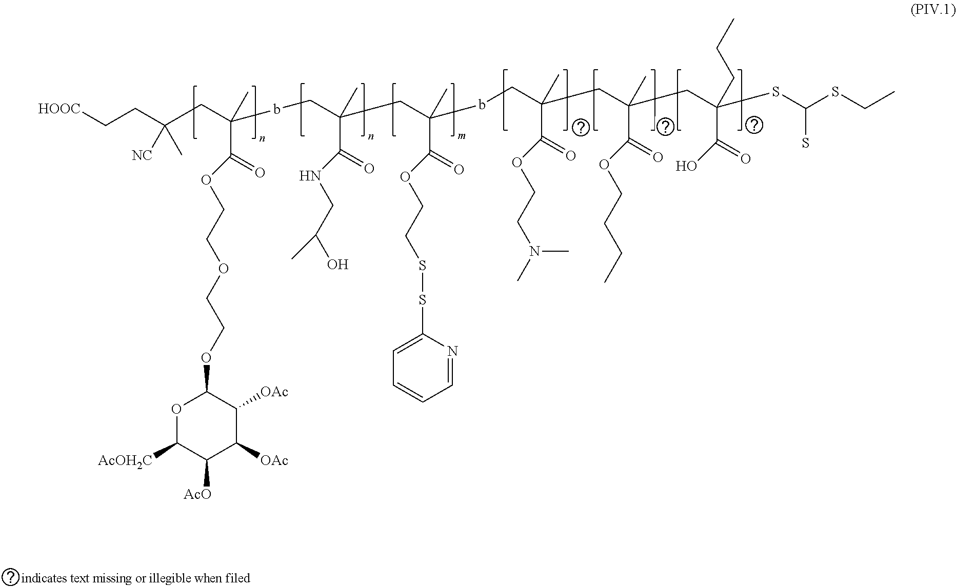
[HOOC]CCC(CC(C(=O)OCCOCCOC1OC([AcOH2C])C([AcO])C([OAc])C1[OAc])(C)bCC(C)(C(=O)NCC(O)C)CC(C)(C(=O)OCCSSC1=CC=CC=N1)bCC(C)(C(=O)OCCN(C)C)CC(C)(C(=O)OCCCC)CC(SC(SCC)S)(C(=O)O)CCC)([NC])C
